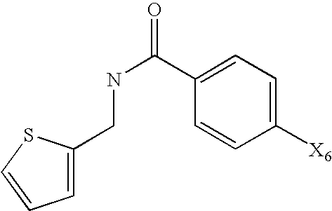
C(C1=CC=CS1)NC(C1=CC=C([X6])C=C1)=O
